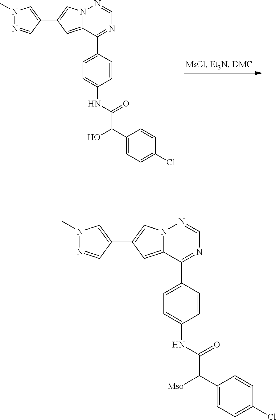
N12C(=CC(C3=CN(C)N=C3)=C1)C(C1=CC=C(NC(C(C3=CC=C(Cl)C=C3)O)=O)C=C1)=NC=N2.N12C(=CC(C3=CN(C)N=C3)=C1)C(C1=CC=C(NC(C(C3=CC=C(Cl)C=C3)[Mso])=O)C=C1)=NC=N2
